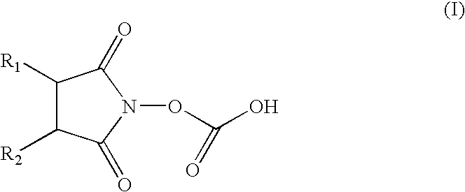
C1([R1])C([R2])C(=O)N(OC(O)=O)C1=O
